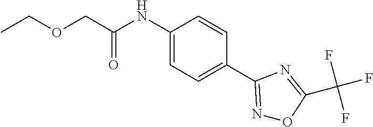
C1(NC(COCC)=O)=CC=C(C2=NOC(C(F)(F)F)=N2)C=C1
